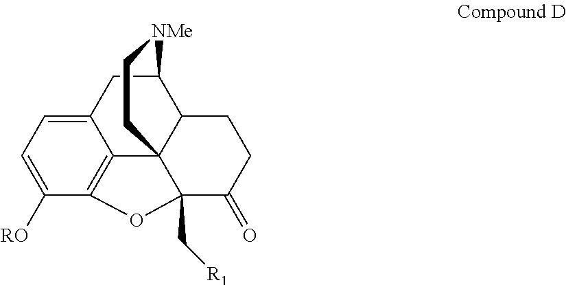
C1([RO])=CC=C2C3=C1OC1(C[R1])C34C(C(C2)[NMe]CC4)CCC1=O
